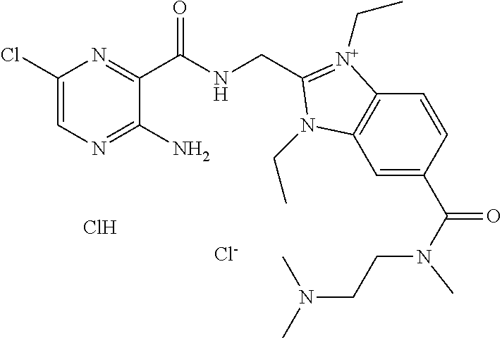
C1(Cl)=CN=C(N)C(C(NCC2=[N+](CC)C3=C(C=C(C(N(CCN(C)C)C)=O)C=C3)N2CC)=O)=N1.Cl.[Cl-]
